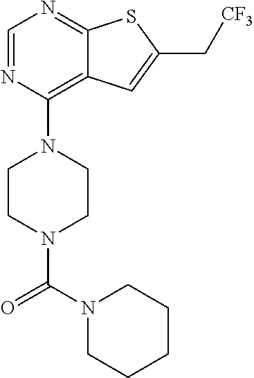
C1CN(C(N2CCCCC2)=O)CCN1C1=C2C(=NC=N1)SC(C[CF3])=C2
